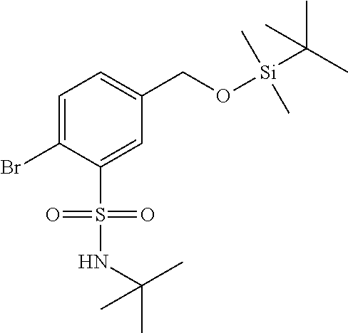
BrC1=CC=C(CO[Si](C(C)(C)C)(C)C)C=C1S(=O)(=O)NC(C)(C)C
